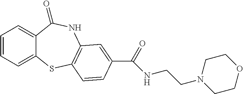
C1=CC=C2C(=C1)C(=O)NC1=C(S2)C=CC(C(=O)NCCN2CCOCC2)=C1
